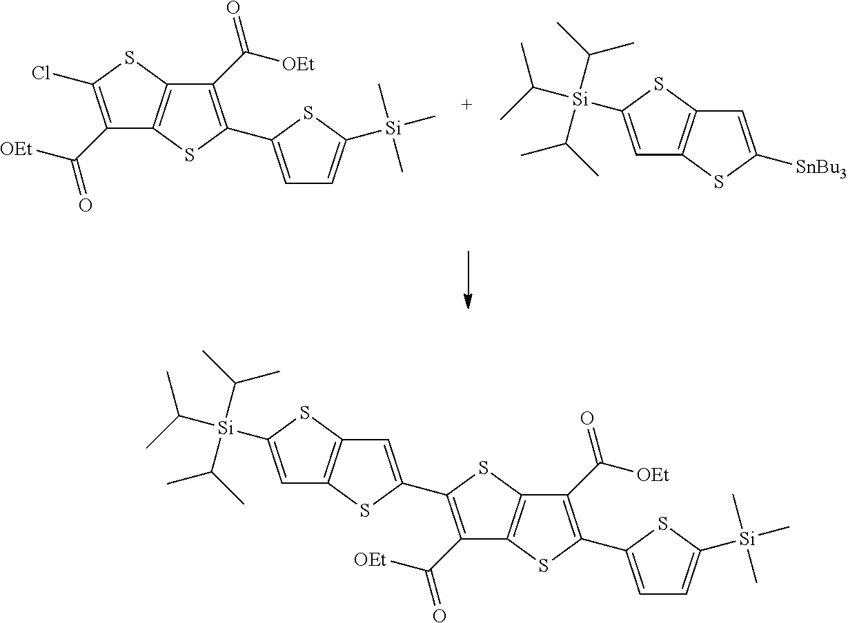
C1(C([OEt])=O)=C(Cl)SC2=C1SC(C1=CC=C([Si](C)(C)C)S1)=C2C([OEt])=O.C1=C([Si](C(C)C)(C(C)C)C(C)C)SC2=C1SC([SnBu3])=C2.C1=C([Si](C(C)C)(C(C)C)C(C)C)SC2=C1SC(C1=C(C([OEt])=O)C3=C(S1)C(C([OEt])=O)=C(C1=CC=C([Si](C)(C)C)S1)S3)=C2
